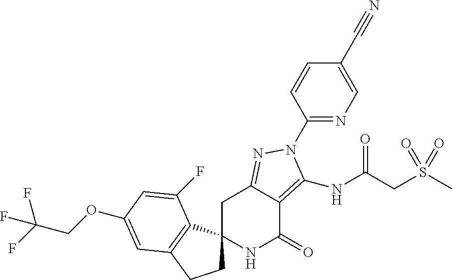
O(C1=CC2=C(C3(CC2)NC(=O)C2=C(NC(=O)CS(C)(=O)=O)N(C4=NC=C(C#N)C=C4)N=C2C3)C(F)=C1)CC(F)(F)F
